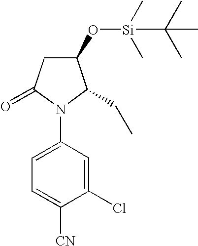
C1=C(N2C(CC)C(O[Si](C)(C)C(C)(C)C)CC2=O)C=C(Cl)C([CN])=C1
